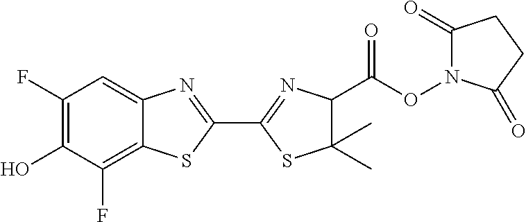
C1(F)=C(O)C(F)=C2C(=C1)N=C(C1=NC(C(=O)ON3C(=O)CCC3=O)C(C)(C)S1)S2
